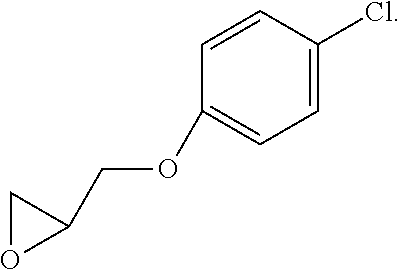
C1=C(Cl)C=CC(OCC2CO2)=C1
